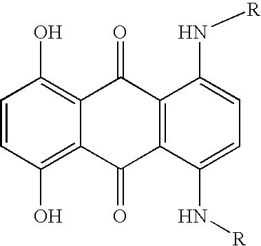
C1=CC(O)=C2C(=C1O)C(=O)C1=C(C2=O)C(N[R])=CC=C1N[R]
